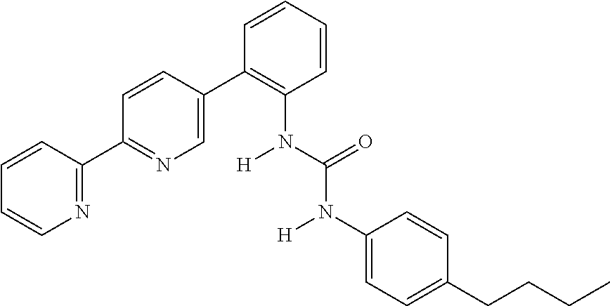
C1=C(C2=C(N(C(=O)N(C3=CC=C(CCCC)C=C3)[H])[H])C=CC=C2)C=CC(C2=NC=CC=C2)=N1
